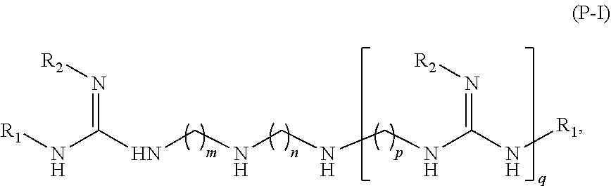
[R1]NC(NCNCNCNC(N[R1])=N[R2])=N[R2]
